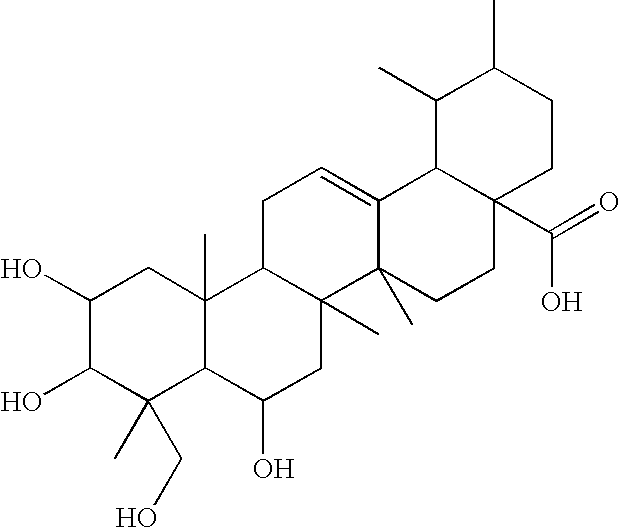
C1(O)C(O)C(C)(CO)C2C(C)(C1)C1C(C)(CC2O)C2(C)C(=CC1)C1C(C(=O)O)(CC2)CCC(C)C1C
